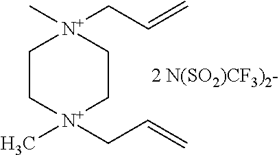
C1C[N+](C)(CC=C)CC[N+]1(C)CC=C
